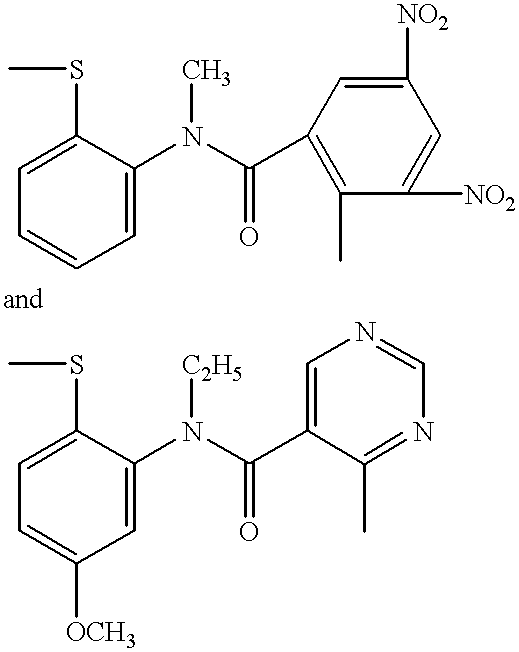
CSC1=CC=CC=C1N(C(C1=C(C)C([NO2])=CC([NO2])=C1)=O)C.CSC1=CC=C([OCH3])C=C1N(C(C1=CN=CN=C1C)=O)[C2H5]
